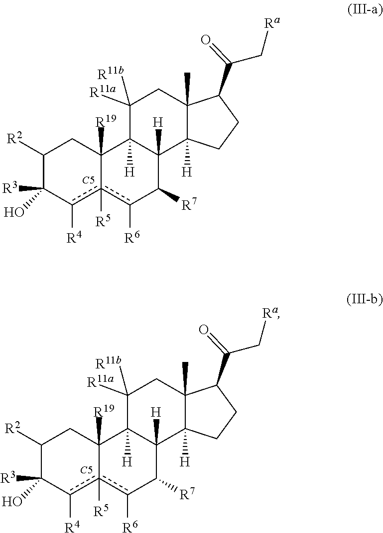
C1([R2])C(O)([R3])c([R4])c2([R5])c([R6])C([R7])C3([H])C([H])(C2([R19])C1)C([R11a])([R11b])CC1(C)C3([H])CCC1C(C[Ra])=O.[C5].C1([R2])C(O)([R3])c([R4])c2([R5])c([R6])C([R7])C3([H])C([H])(C2([R19])C1)C([R11a])([R11b])CC1(C)C3([H])CCC1C(C[Ra])=O.[C5]
